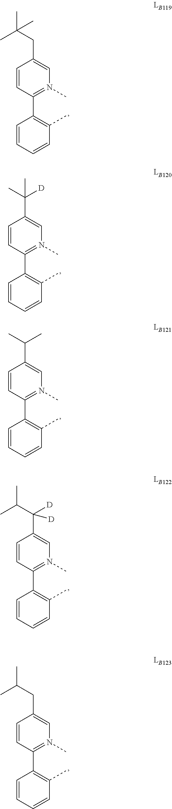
C1=CC=CC(C)=C1C1=N(C)C=C(CC(C)(C)C)C=C1.C1=CC=CC(C)=C1C1=N(C)C=C(C(C)([D])C)C=C1.C1=CC=CC(C)=C1C1=N(C)C=C(C(C)C)C=C1.C1=CC=CC(C)=C1C1=N(C)C=C(C(C(C)C)([D])[D])C=C1.C1=CC=CC(C)=C1C1=N(C)C=C(CC(C)C)C=C1
